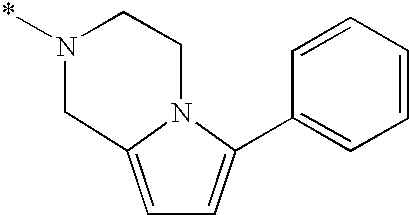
C1=CC=CC=C1C1=CC=C2CN(*)CCN12
